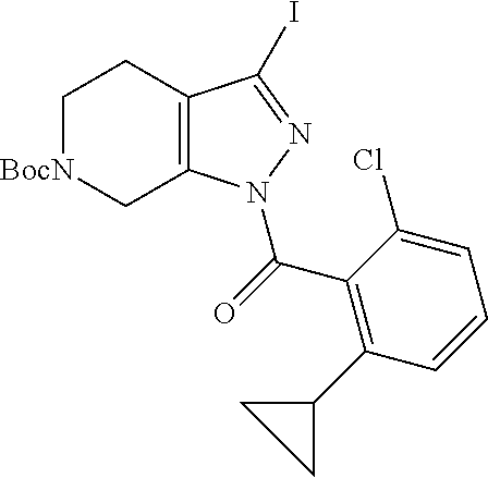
C12=C(C(I)=NN1C(=O)C1=C(C3CC3)C=CC=C1Cl)CC[BocN]C2
